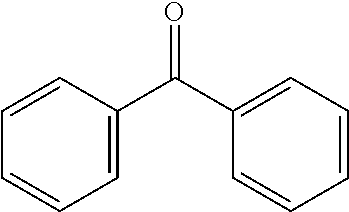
C1=C(C(C2=CC=CC=C2)=O)C=CC=C1
